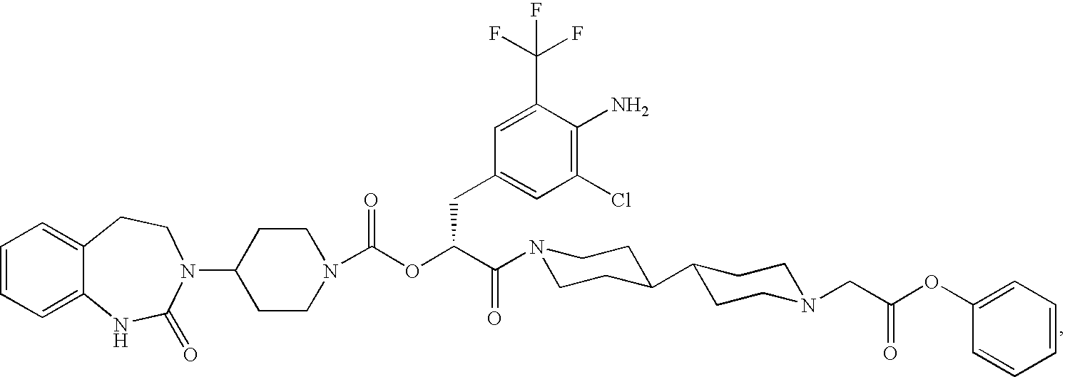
C1=CC=C2C(=C1)CCN(C1CCN(C(OC(C(=O)N3CCC(C4CCN(CC(OC5=CC=CC=C5)=O)CC4)CC3)CC3=CC(Cl)=C(N)C(C(F)(F)F)=C3)=O)CC1)C(=O)N2
